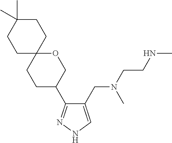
C1(CN(C)CCNC)=CNN=C1C1COC2(CC1)CCC(C)(C)CC2
